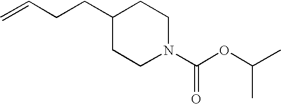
C=CCCC1CCN(C(OC(C)C)=O)CC1
